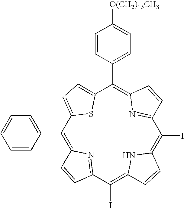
C1=CC(C2=C3N=C(C=C3)C(I)=C3NC(=C(I)C4=NC(=C(C5=CC=CC=C5)C5=CC=C2S5)C=C4)C=C3)=CC=C1[O(CH2)15CH3]
